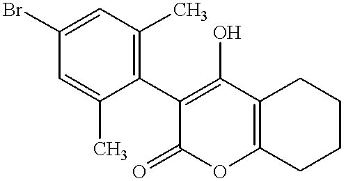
BrC1=CC(C)=C(C2=C(O)C3=C(OC2=O)CCCC3)C(C)=C1
